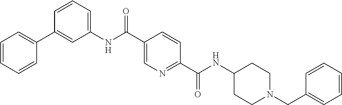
N(C(C1=CN=C(C(=O)NC2CCN(CC3=CC=CC=C3)CC2)C=C1)=O)C1=CC=CC(C2=CC=CC=C2)=C1
